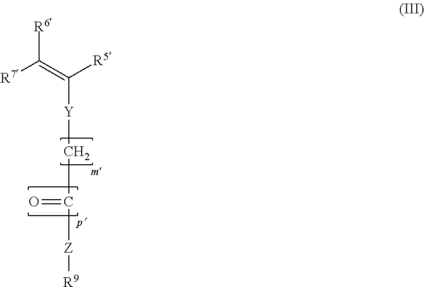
[R7]C(=C([R5])[Y]CC([Z][R9])=O)[R6]
